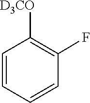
C1=CC=CC([D3CO])=C1F
